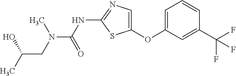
O(C1=CN=C(NC(=O)N(C)CC(O)C)S1)C1=CC=CC(C(F)(F)F)=C1
